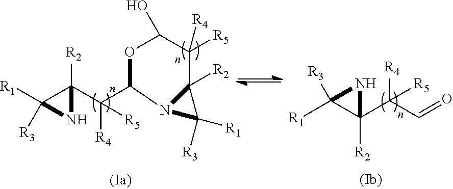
C1([R1])([R3])C(C(C2OC(O)C([R5])([R4])C3([R2])C([R3])([R1])N23)([R4])[R5])([R2])N1.[R1]C1([R3])C([R2])(C(C=O)([R4])[R5])N1
